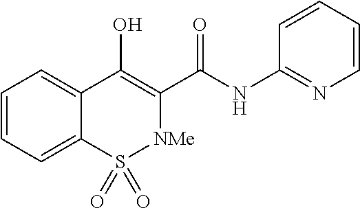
C1=CC=C2C(=C1)C(O)=C(C(NC1=NC=CC=C1)=O)[NMe]S2(=O)=O
